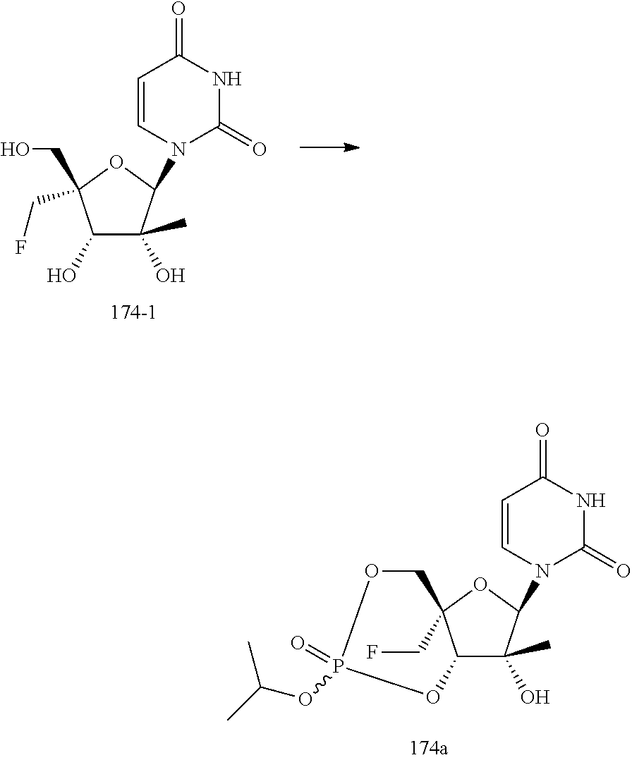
O1CC2(CF)C(C(O)(C)C(N3C(=O)NC(=O)C=C3)O2)OP1(OC(C)C)=O.OCC1(CF)C(O)C(O)(C)C(N2C(=O)NC(=O)C=C2)O1
